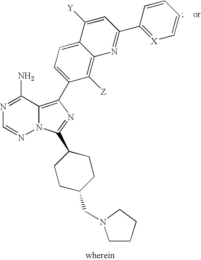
N1=C(N)C2=C(C3=CC=C4C(=C3[Z])N=C(C3=[X]C=CC=C3)C=C4[Y])N=C(C3CCC(CN4CCCC4)CC3)N2N=C1
